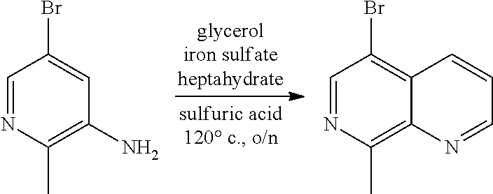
C1=NC(C)=C(N)C=C1Br.C1=NC(C)=C2C(=C1Br)C=CC=N2
